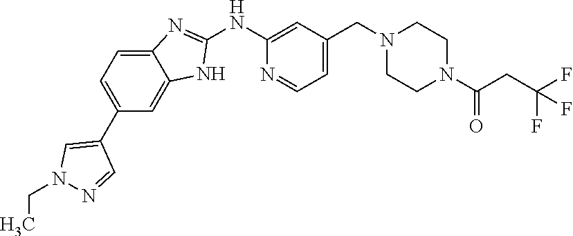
N1(CC)N=CC(C2=CC=C3C(=C2)NC(NC2=CC(CN4CCN(C(=O)CC(F)(F)F)CC4)=CC=N2)=N3)=C1
